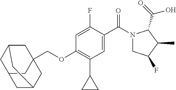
C12CC3(COC4=C(C5CC5)C=C(C(=O)N5CC(F)C(C)C5C(=O)O)C(F)=C4)CC(C1)CC(C2)C3
